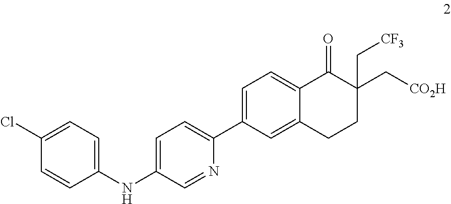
C1(NC2=CC=C(C3=CC=C4C(=C3)CCC(C[CF3])(C[CO2H])C4=O)N=C2)=CC=C(Cl)C=C1
